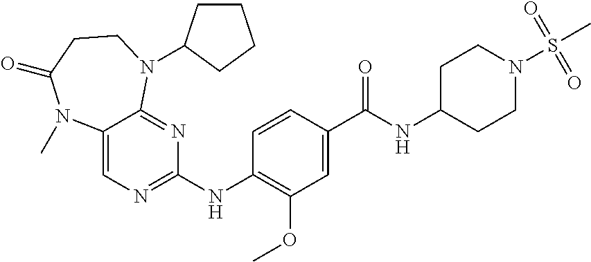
C1(NC2=NC=C3C(=N2)N(C2CCCC2)CCC(=O)N3C)=C(OC)C=C(C(NC2CCN(S(C)(=O)=O)CC2)=O)C=C1
